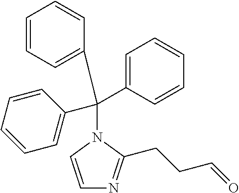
N1=C(CCC=O)N(C(C2=CC=CC=C2)(C2=CC=CC=C2)C2=CC=CC=C2)C=C1
